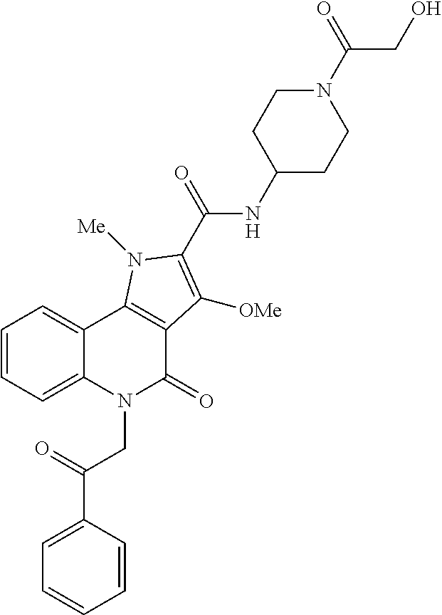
C1=CC=C2C(=C1)C1=C(C(=O)N2CC(C2=CC=CC=C2)=O)C([OMe])=C(C(=O)NC2CCN(C(CO)=O)CC2)N1[Me]
